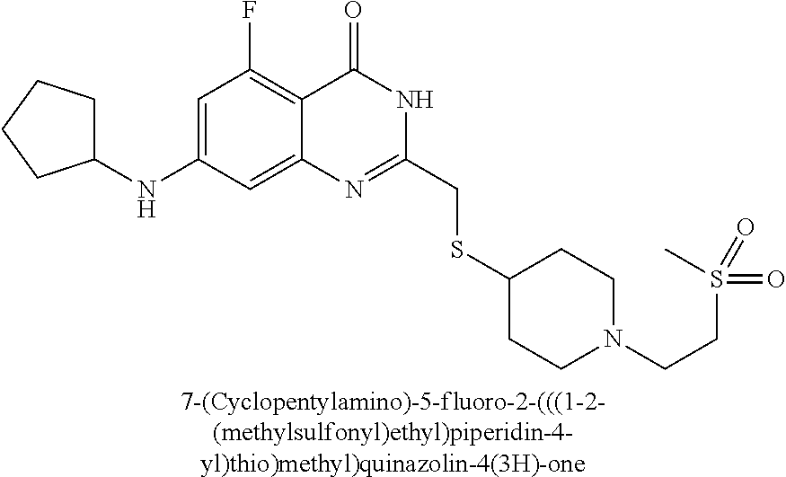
[7-(Cyclopentylamino)-5-fluoro-2-(((1-2-(methylsulfonyl)ethyl)piperidin-4-yl)thio)methyl)quinazolin-4(3H)-one].C1(NC2CCCC2)=CC(F)=C2C(=C1)N=C(CSC1CCN(CCS(C)(=O)=O)CC1)NC2=O
